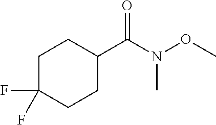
C1C(F)(F)CCC(C(N(OC)C)=O)C1
